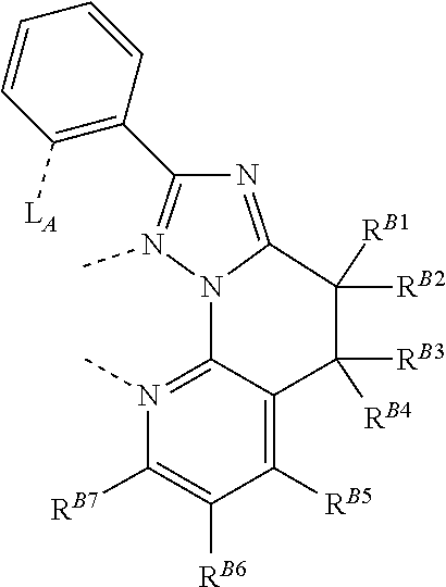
[RB1]C1([RB2])C2=NC(C3=C([LA])C=CC=C3)=N(C)N2C2=N(C)C([RB7])=C([RB6])C([RB5])=C2C1([RB4])[RB3]
